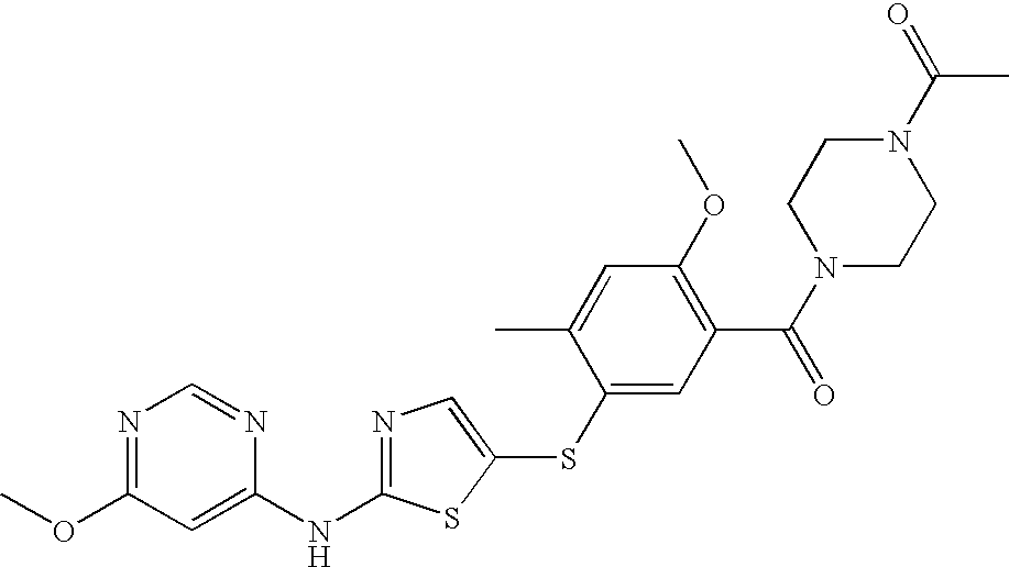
N1=C(OC)C=C(NC2=NC=C(SC3=CC(C(=O)N4CCN(C(=O)C)CC4)=C(OC)C=C3C)S2)N=C1
